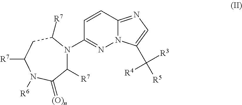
C1=CC2=NC=C(C([R3])([R5])[R4])N2N=C1N1C([R7])C(=[(O)n])N([R6])C([R7])CC1[R7]
